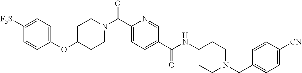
C1CN(C(C2=CC=C(C(=O)NC3CCN(CC4=CC=C([CN])C=C4)CC3)C=N2)=O)CCC1OC1=CC=C([F5S])C=C1
